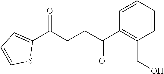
C1(C(CCC(C2=C(CO)C=CC=C2)=O)=O)=CC=CS1
